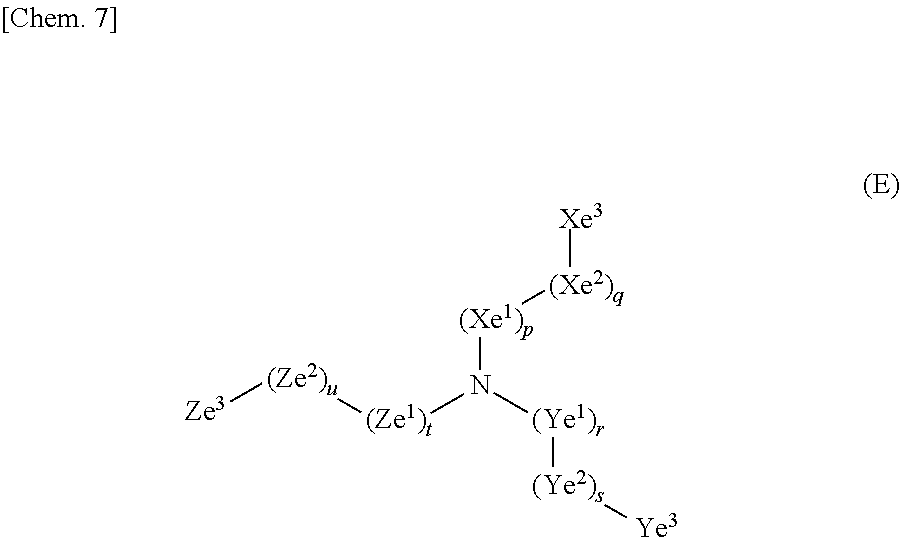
[Ze3][(Ze2)u][(Ze1)t]N([(Ye1)r][(Ye2)s][Ye3])[(Xe1)p][(Xe2)q][Xe3]
